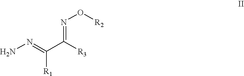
NN=C(C([R3])=NO[R2])[R1]
